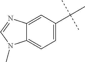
C12=CC(C(C)(C)C)=CC=C1N(C)C=N2
